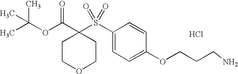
C1COCCC1(C(OC(C)(C)C)=O)S(C1=CC=C(OCCCN)C=C1)(=O)=O.Cl
